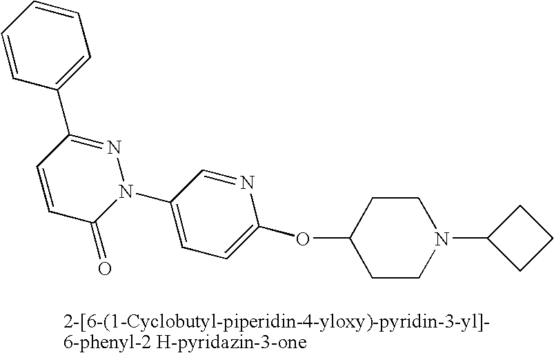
C1=CC(C2=NN(C3=CC=C(OC4CCN(C5CCC5)CC4)N=C3)C(=O)C=C2)=CC=C1
